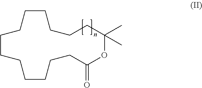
C1CCCCCCC(=O)OC(C)(C)CCCCCC1
